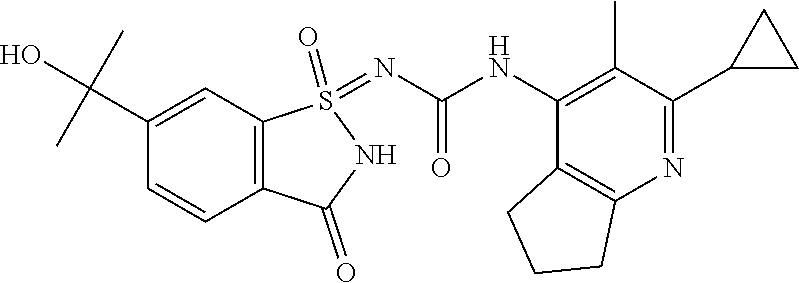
C12=C(N=C(C3CC3)C(C)=C1NC(=O)N=S1(=O)C3=C(C=CC(C(O)(C)C)=C3)C(=O)N1)CCC2
